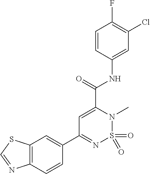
C12=C(C=CC(C3=NS(=O)(=O)N(C)C(C(=O)NC4=CC(Cl)=C(F)C=C4)=C3)=C1)N=CS2
